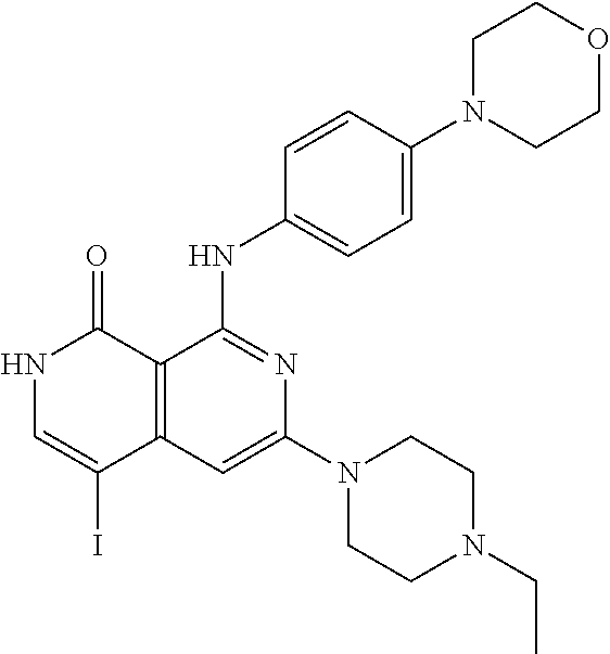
C1=CC(NC2=NC(N3CCN(CC)CC3)=CC3=C2C(=O)NC=C3I)=CC=C1N1CCOCC1
